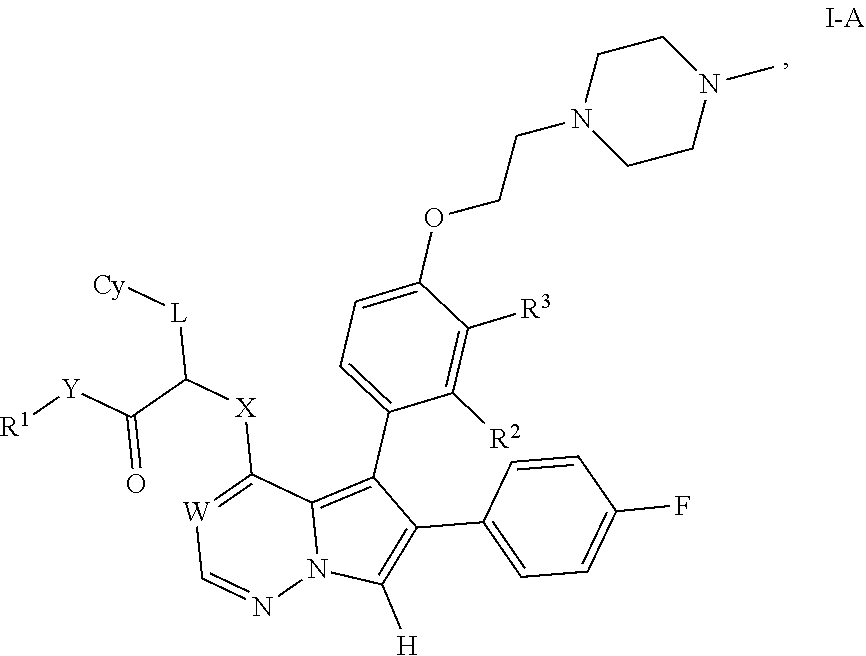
[W]1=C([X]C([L][Cy])C([Y][R1])=O)C2=C(C3=CC=C(OCCN4CCN(C)CC4)C([R3])=C3[R2])C(C3=CC=C(F)C=C3)=C([H])N2N=C1
